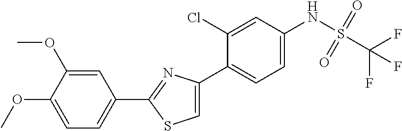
C1(C2=NC(C3=CC=C(NS(C(F)(F)F)(=O)=O)C=C3Cl)=CS2)=CC=C(OC)C(OC)=C1
